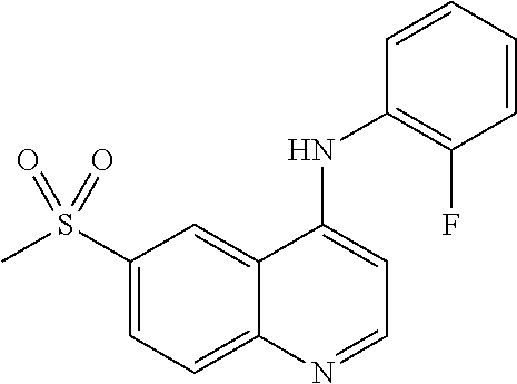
C1(S(C)(=O)=O)=CC=C2C(=C1)C(NC1=C(F)C=CC=C1)=CC=N2
